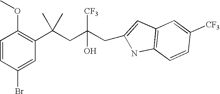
C1=CC(Br)=CC(C(CC(CC2=CC3=C(N2)C=CC([CF3])=C3)([CF3])O)(C)C)=C1OC
